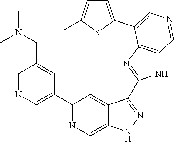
C1(C2=CN=CC(CN(C)C)=C2)=NC=C2C(=C1)C(C1=NC3=C(N1)C=NC=C3C1=CC=C(C)S1)=NN2
